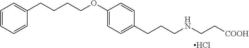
C1=CC=CC(CCCCOC2=CC=C(CCCNCC[COOH])C=C2)=C1.Cl
